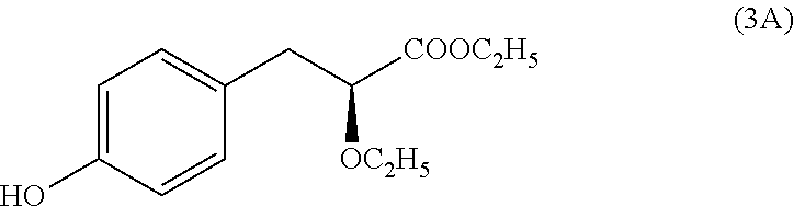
C1=C(O)C=CC(CC([COOC2H5])[OC2H5])=C1
